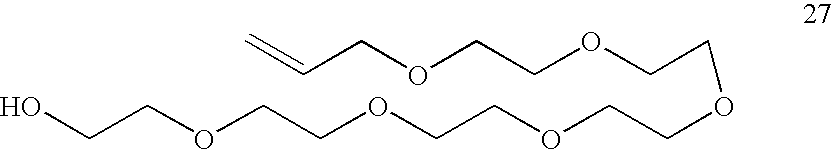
OCCOCCOCCOCCOCCOCCOCC=C
